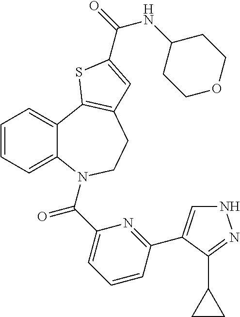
C1=CC=C2C(=C1)C1=C(CCN2C(C2=CC=CC(C3=CNN=C3C3CC3)=N2)=O)C=C(C(=O)NC2CCOCC2)S1
